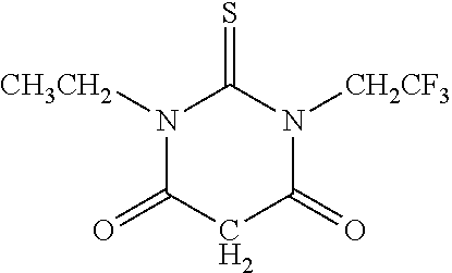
N1([CH3CH2])C(=O)CC(=O)N([CH2CF3])C1=S
